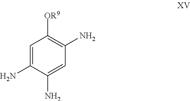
C1=C(N)C(N)=CC(N)=C1[OR9]
